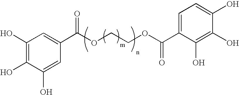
C1=C(O)C(O)=C(O)C=C1C(OCCOC(=O)C1=CC=C(O)C(O)=C1O)=O
